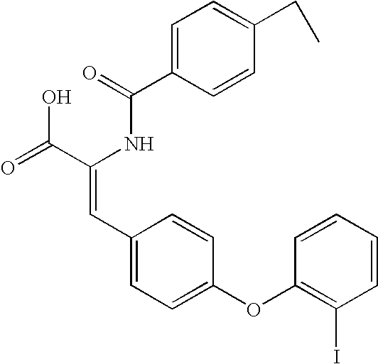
C(=O)(NC(C(=O)O)=CC1=CC=C(OC2=C(I)C=CC=C2)C=C1)C1=CC=C(CC)C=C1
